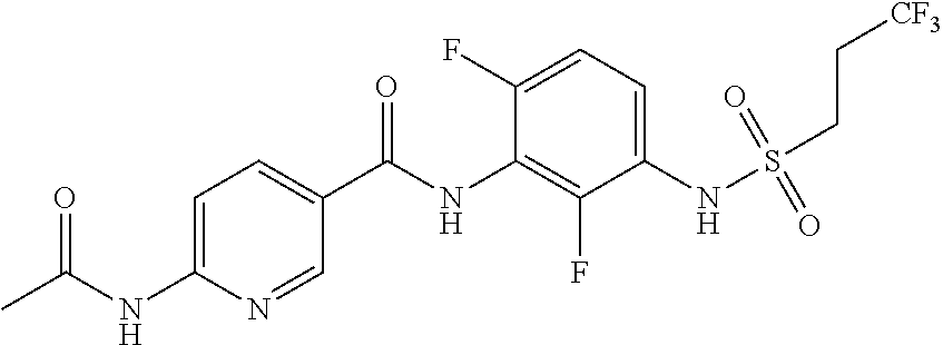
CC(NC1=CC=C(C(NC2=C(F)C(NS(CC[CF3])(=O)=O)=CC=C2F)=O)C=N1)=O
